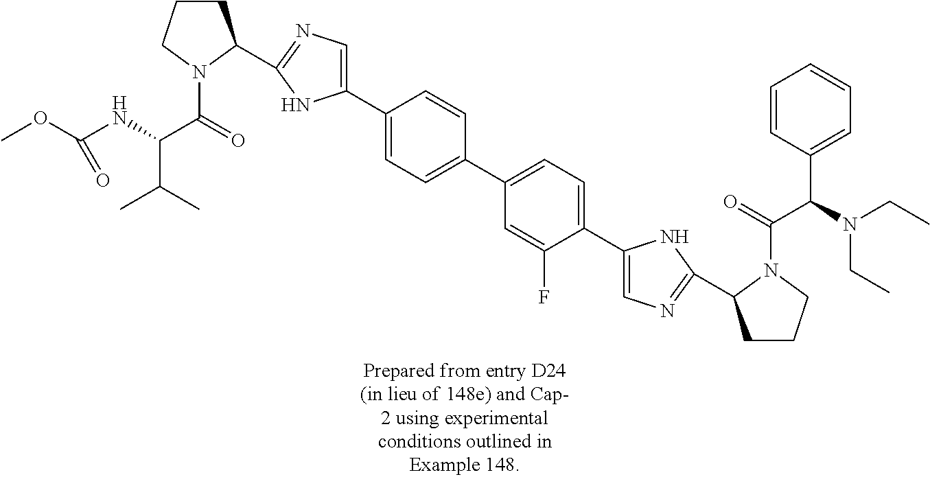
C1CCN(C(=O)C(NC(OC)=O)C(C)C)C1C1=NC=C(C2=CC=C(C3=CC=C(C4=CN=C(C5CCCN5C(=O)C(N(CC)CC)C5=CC=CC=C5)N4)C(F)=C3)C=C2)N1
